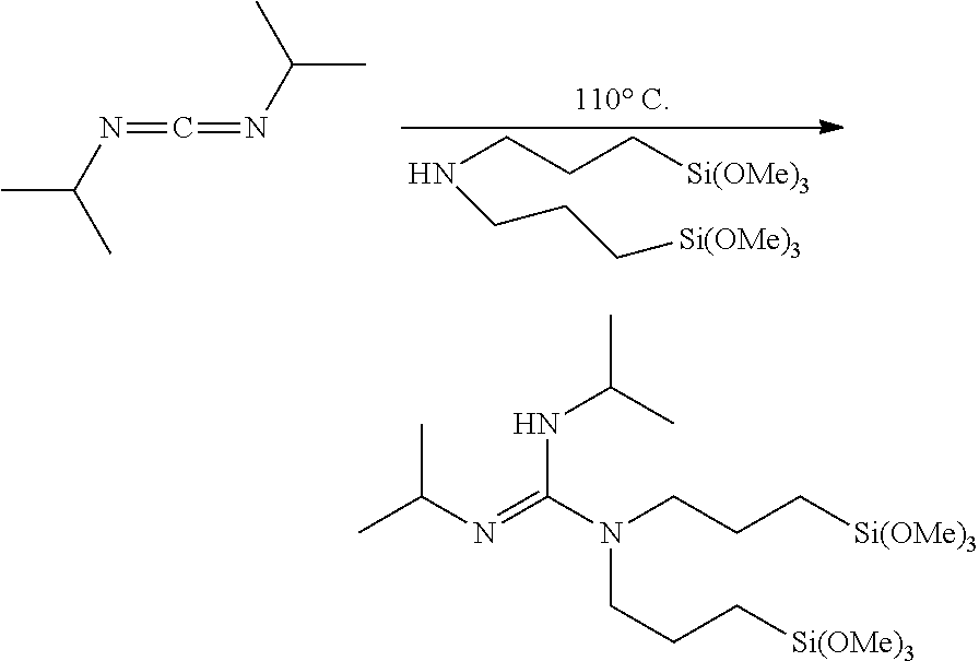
N(CCC[Si(OMe)3])CCC[Si(OMe)3].CC(N=C=NC(C)C)C.CC(N=C(N(CCC[Si(OMe)3])CCC[Si(OMe)3])NC(C)C)C
